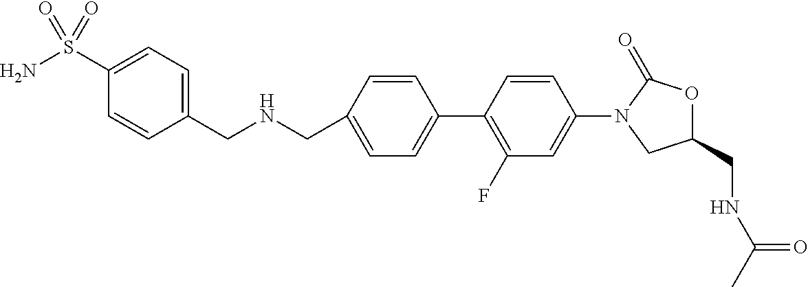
C1(CNC(=O)C)OC(=O)N(C2=CC(F)=C(C3=CC=C(CNCC4=CC=C(S(N)(=O)=O)C=C4)C=C3)C=C2)C1
